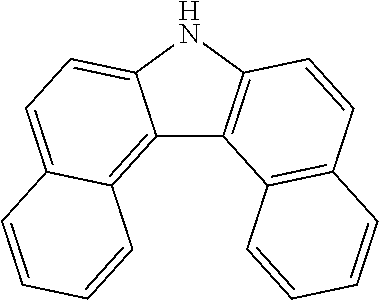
C12=C3C(=CC=C1NC1=C2C2=C(C=C1)C=CC=C2)C=CC=C3
